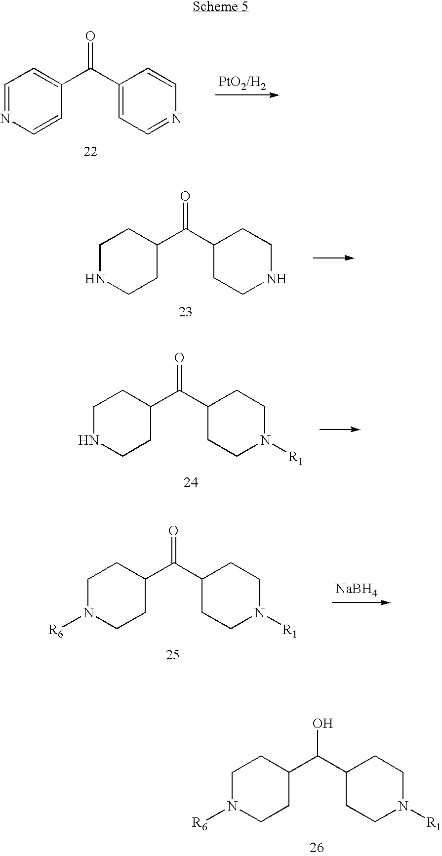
C1N([R6])CCC(C(C2CCN([R1])CC2)O)C1.C1=NC=CC(C(C2=CC=NC=C2)=O)=C1.C1NCCC(C(C2CCNCC2)=O)C1.C1NCCC(C(C2CCN([R1])CC2)=O)C1.C1N([R6])CCC(C(C2CCN([R1])CC2)=O)C1.[NaBH4]
